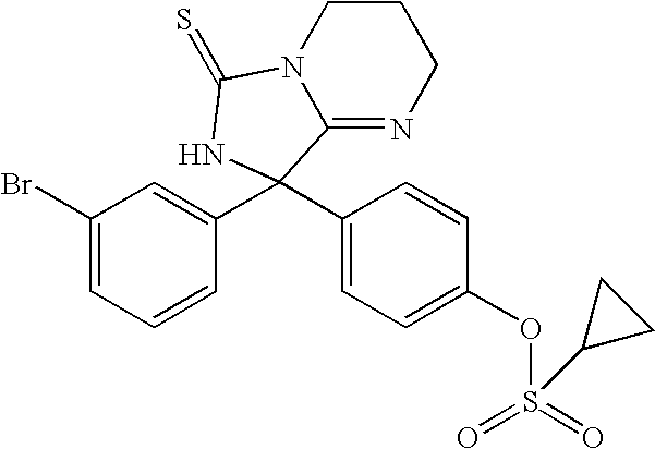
C1(Br)=CC=CC(C2(C3=CC=C(OS(=O)(=O)C4CC4)C=C3)C3=NCCCN3C(=S)N2)=C1
